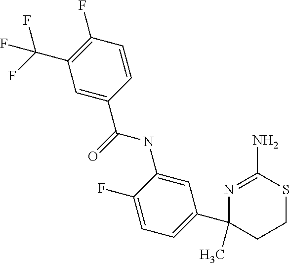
C1(C2=CC=C(F)C(NC(=O)C3=CC(C(F)(F)F)=C(F)C=C3)=C2)(C)CCSC(N)=N1
